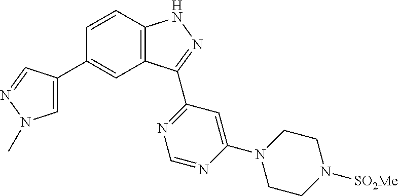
C1=C(C2=CC3=C(C=C2)NN=C3C2=NC=NC(N3CCN([SO2Me])CC3)=C2)C=NN1C
